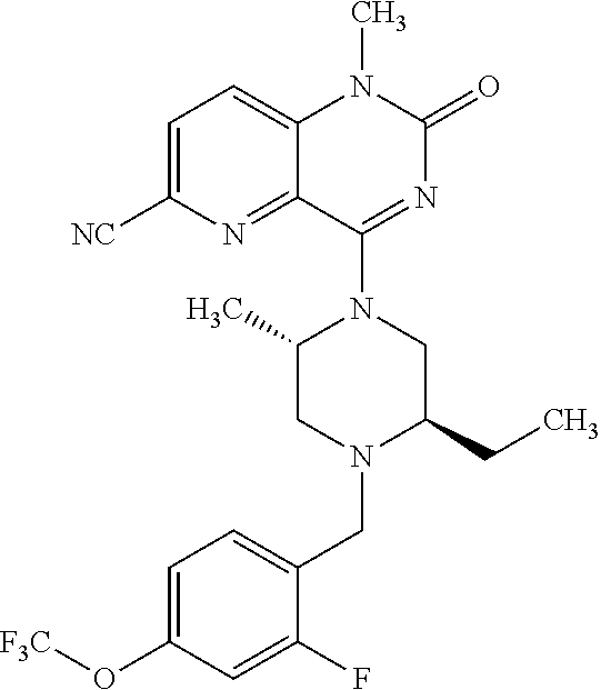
C1=C([NC])N=C2C(=C1)N(C)C(=O)N=C2N1C(C)CN(CC2=CC=C(O[F3C])C=C2F)C(CC)C1
